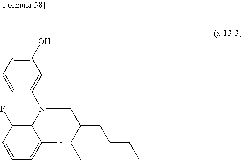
C1(O)=CC=CC(N(CC(CCCC)CC)C2=C(F)C=CC=C2F)=C1
